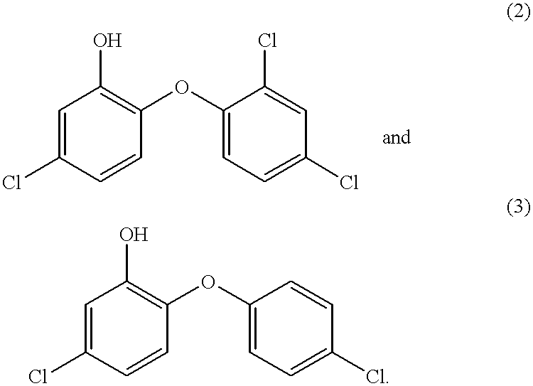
C1=C(Cl)C=CC(OC2=CC=C(Cl)C=C2Cl)=C1O.C1=C(Cl)C=CC(OC2=CC=C(Cl)C=C2)=C1O
